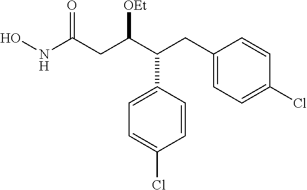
ONC(CC(C(CC1=CC=C(Cl)C=C1)C1=CC=C(Cl)C=C1)[OEt])=O
